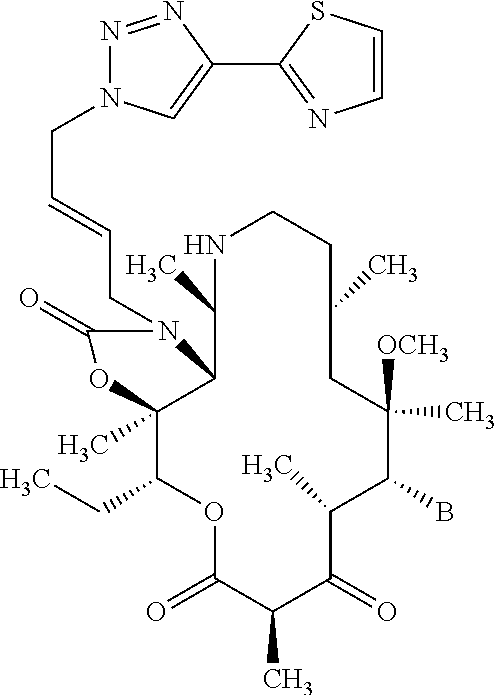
O1C(=O)C(C)C(=O)C(C)C(B)C([OCH3])(C)CC(C)CCNC(C)C2C(C)(C1CC)OC(=O)N2CC=CCN1N=NC(C2=NC=CS2)=C1
